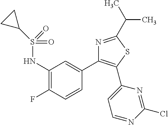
C1(NS(=O)(C2CC2)=O)=C(F)C=CC(C2=C(C3=CC=NC(Cl)=N3)SC(C(C)C)=N2)=C1
